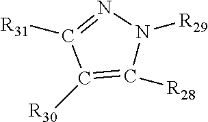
[R31]C1=NN([R29])C([R28])=C1[R30]
